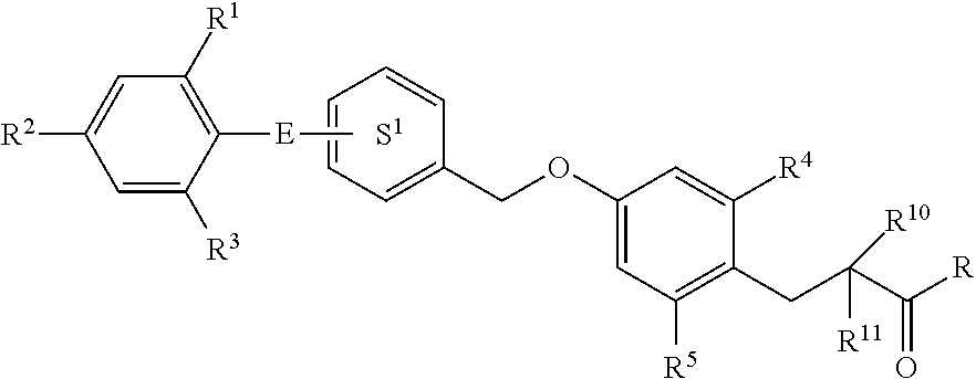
C1=C(COC2=CC([R5])=C(CC(C([R])=O)([R10])[R11])C([R4])=C2)C=CC=C1.C1=C([R3])C([E]C)=C([R1])C=C1[R2].[S1]
